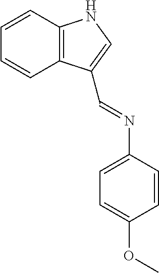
C1=CC2=C(C=C1)C(C=NC1=CC=C(OC)C=C1)=CN2
